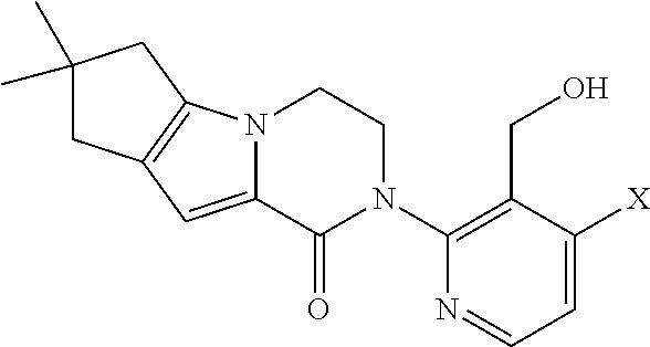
N12C(=CC3=C1CC(C)(C)C3)C(=O)N(C1=C(CO)C([X])=CC=N1)CC2
